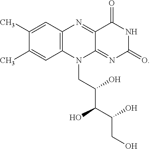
C12=C(C=C(C)C(C)=C1)N=C1C(=NC(=O)NC1=O)N2CC(C(C(O)CO)O)O
